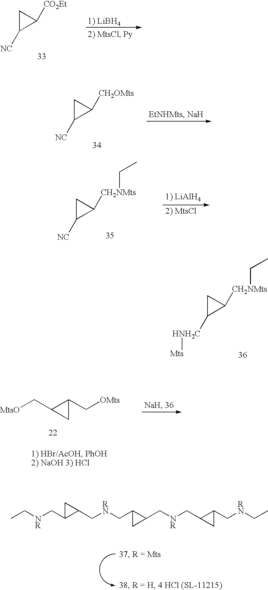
C1C([NC])C1[CO2Et].C1C([NC])C1[CH2OMts].C1C([NC])C1[CH2NMts]CC.C1C([HNH2C][Mts])C1[CH2NMts]CC.C1C(C[OMts])C1C[MtsO].CC[NR]CC1C(C[RN]CC2C(C[NR]CC3C(C[RN]CC)C3)C2)C1
